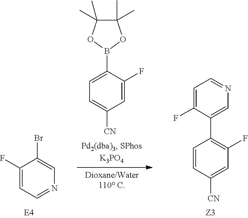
C1=CC([CN])=CC(F)=C1C1=CN=CC=C1F.C1=C(B2OC(C)(C)C(C)(C)O2)C(F)=CC([CN])=C1.C1(F)=CC=NC=C1Br
